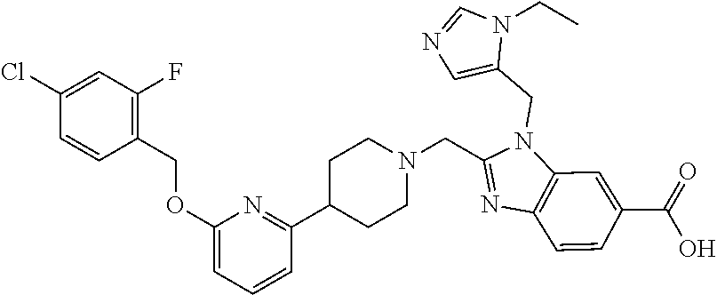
C1(COC2=CC=CC(C3CCN(CC4=NC5=C(N4CC4=CN=CN4CC)C=C(C(=O)O)C=C5)CC3)=N2)=C(F)C=C(Cl)C=C1
